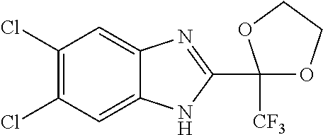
C1(Cl)=C(Cl)C=C2C(=C1)N=C(C1([CF3])OCCO1)N2
